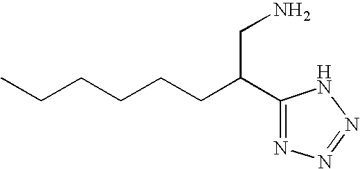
C(CCCC(C1=NN=NN1)CN)CC
